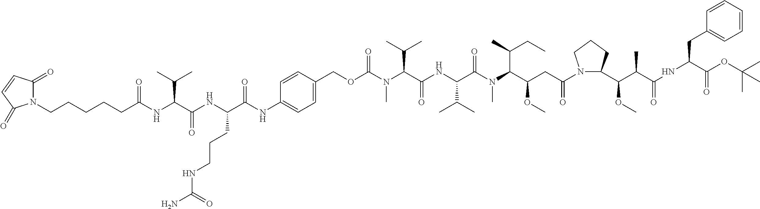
N1(CCCCCC(NC(C(NC(C(NC2=CC=C(COC(N(C(C(NC(C(C)C)C(=O)N(C)C(C(OC)CC(=O)N3C(C(C(C(NC(CC4=CC=CC=C4)C(OC(C)(C)C)=O)=O)C)OC)CCC3)C(CC)C)=O)C(C)C)C)=O)C=C2)=O)CCCNC(N)=O)=O)C(C)C)=O)C(=O)C=CC1=O
